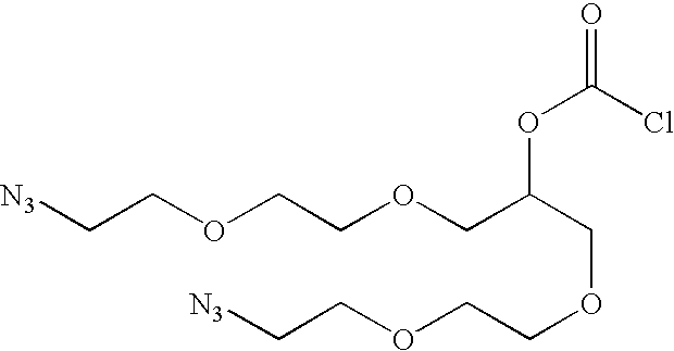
C(OCCOCC[N3])C(COCCOCC[N3])OC(Cl)=O
